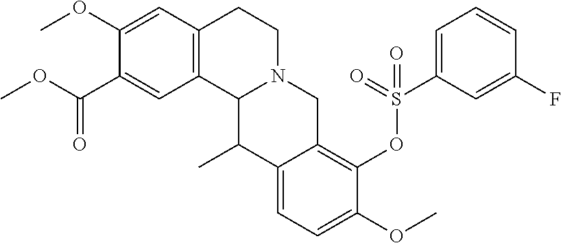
C1(C(OC)=O)=CC2=C(C=C1OC)CCN1C2C(C)C2=CC=C(OC)C(OS(C3=CC=CC(F)=C3)(=O)=O)=C2C1
